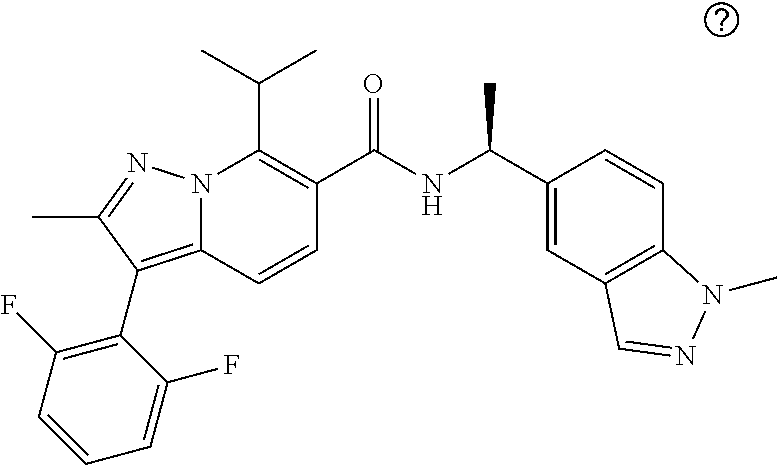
CC(C)C1=C(C(NC(C2=CC3=C(C=C2)N(C)N=C3)C)=O)C=CC2=C(C3=C(F)C=CC=C3F)C(C)=NN12
